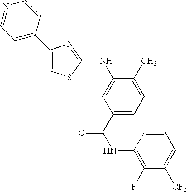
C1(F)=C(NC(=O)C2=CC=C(C)C(NC3=NC(C4=CC=NC=C4)=CS3)=C2)C=CC=C1[CF3]
